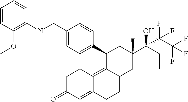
C1C(=O)C=C2C(=C3C(CC2)C2C(C)(CC3C3=CC=C(CNC4=C(OC)C=CC=C4)C=C3)C(O)(C(C(F)(F)F)(F)F)CC2)C1
